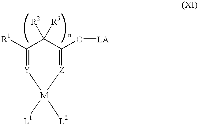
[R1]C1=[Y][M]([L2])([L1])[Z]=C(O[LA])C1([R2])[R3]
